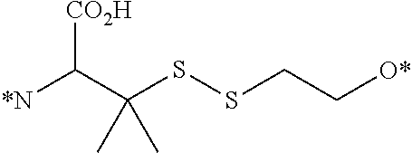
C(C(SSCC[O*])(C)C)([*N])[CO2H]
